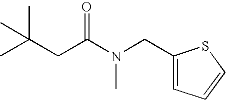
CC(CC(=O)N(C)CC1=CC=CS1)(C)C
